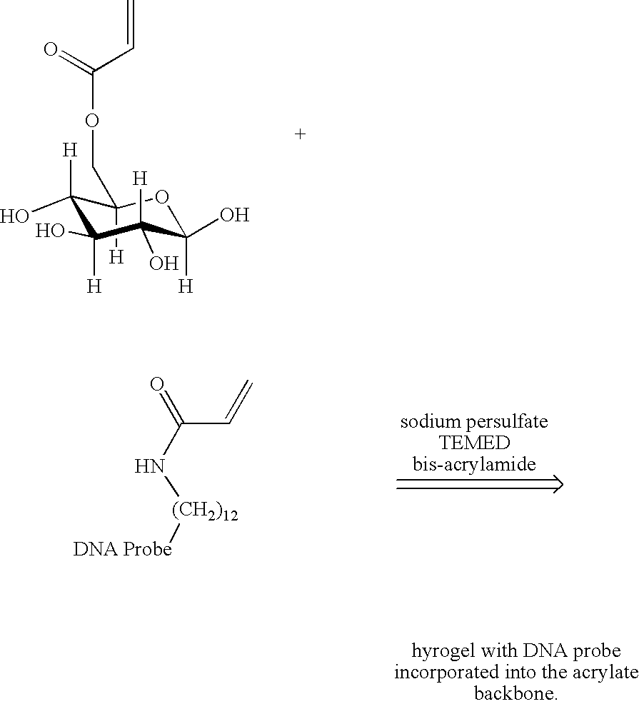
C1([H])(COC(C=C)=O)C([H])(O)C(O)([H])C([H])(O)C(O)([H])O1.C(C=C)(N[(CH2)12][DNA Probe])=O
